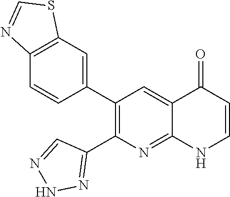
C12=C(C=C(C3=C(C4=NNN=C4)N=C4C(=C3)C(=O)C=CN4)C=C1)SC=N2
